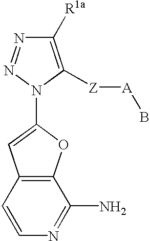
C1([R1a])=C([Z][A]B)N(C2=CC3=C(O2)C(N)=NC=C3)N=N1
